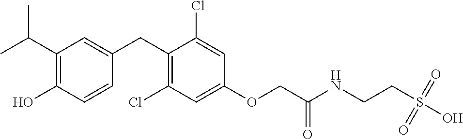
C1(CC2=CC(C(C)C)=C(O)C=C2)=C(Cl)C=C(OCC(NCCS(O)(=O)=O)=O)C=C1Cl
